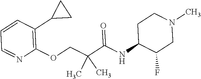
C1=CC(C2CC2)=C(OCC(C(NC2C(F)CN(C)CC2)=O)(C)C)N=C1
